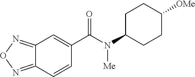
C12=NON=C1C=CC(C(N(C1CCC([OMe])CC1)[Me])=O)=C2
